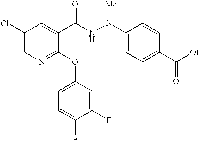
C1(Cl)=CN=C(OC2=CC=C(F)C(F)=C2)C(C(NN(C2=CC=C(C(O)=O)C=C2)[Me])=O)=C1
